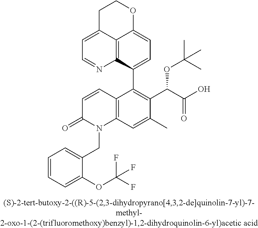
C1=CC2=C(N(CC3=CC=CC=C3OC(F)(F)F)C1=O)C=C(C)C(C(C(O)=O)OC(C)(C)C)=C2C1=CC=C2C3=C1N=CC=C3CCO2
